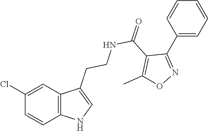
C12=C(C=C(Cl)C=C1)C(CCNC(C1=C(C)ON=C1C1=CC=CC=C1)=O)=CN2
